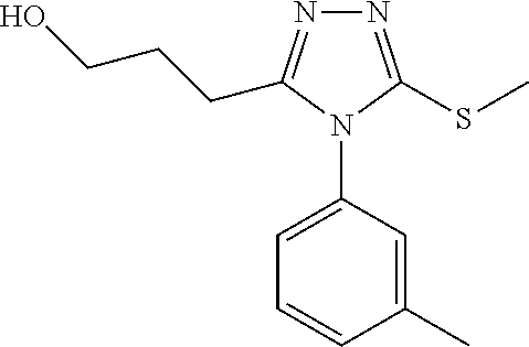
N1=C(SC)N(C2=CC=CC(C)=C2)C(CCCO)=N1
